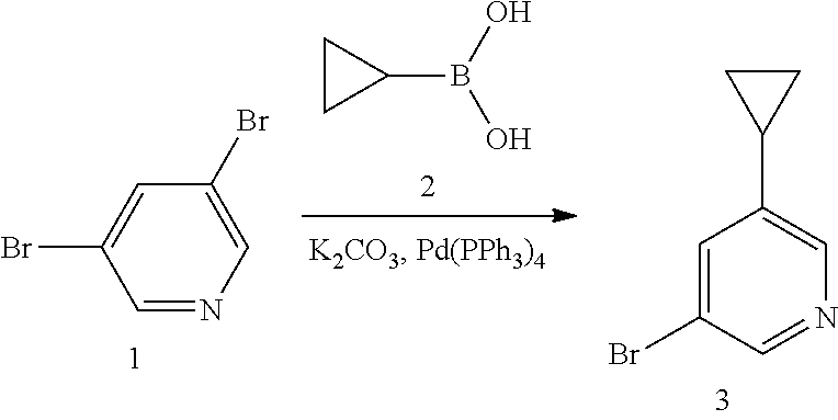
BrC1=CN=CC(Br)=C1.C1CC1B(O)O.C1=C(C2CC2)C=C(Br)C=N1
